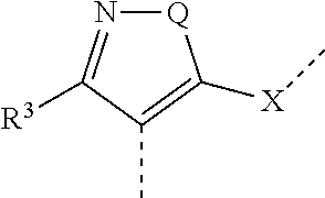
[Q]1N=C([R3])C(C)=C1[X]C
